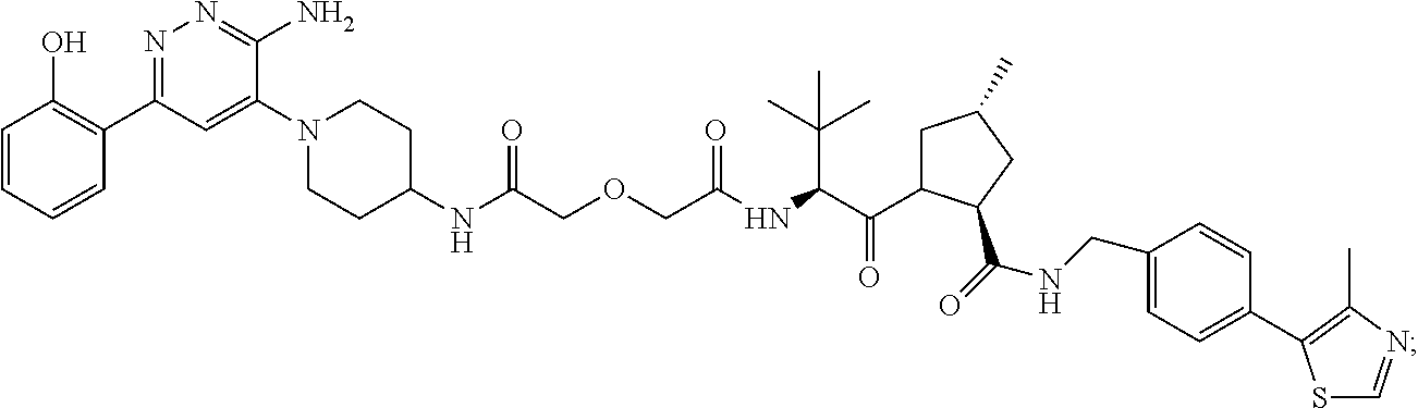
C1=CC=CC(C2=NN=C(N)C(N3CCC(NC(COCC(NC(C(C4CC(C)CC4C(=O)NCC4=CC=C(C5=C(C)N=CS5)C=C4)=O)C(C)(C)C)=O)=O)CC3)=C2)=C1O
